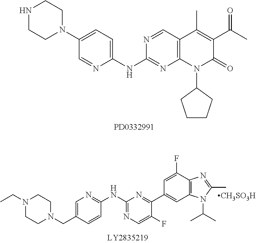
N1CCN(C2=CC=C(NC3=NC4=C(C=N3)C(C)=C(C(C)=O)C(=O)N4C3CCCC3)N=C2)CC1.N1(CC)CCN(CC2=CN=C(NC3=NC=C(F)C(C4=CC5=C(C(F)=C4)N=C(C)N5C(C)C)=N3)C=C2)CC1.[CH3SO3H]
